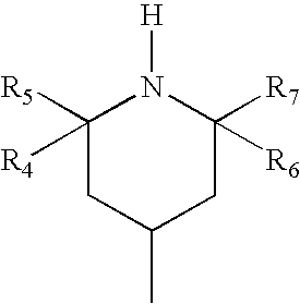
C1([R5])([R4])CC(C)CC([R7])([R6])N1[H]
